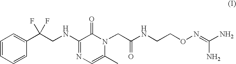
C1=CC=CC(C(CNC2=NC=C(C)N(CC(NCCON=C(N)N)=O)C2=O)(F)F)=C1
